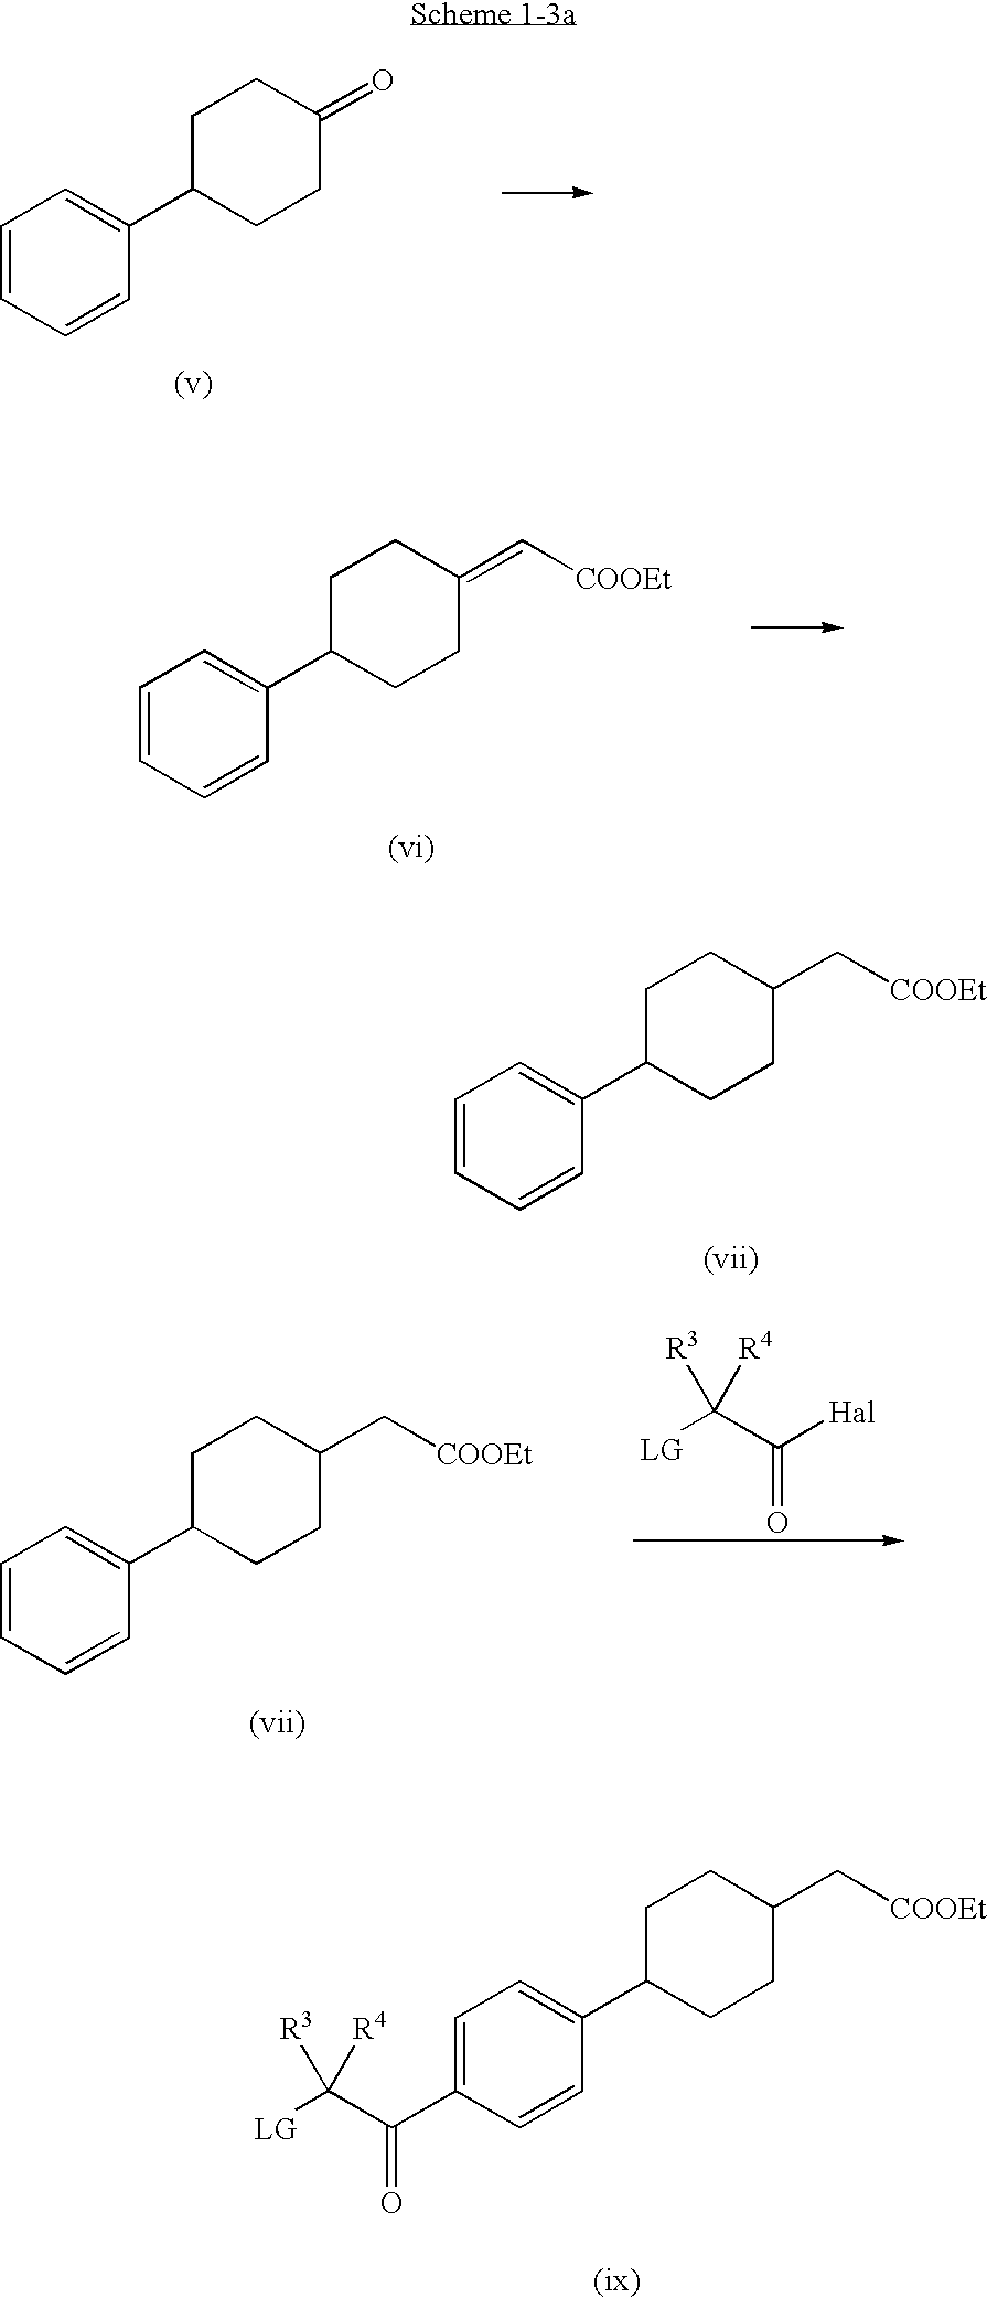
C1=CC=CC(C2CCC(=O)CC2)=C1.C1=CC=CC(C2CCC(=C[COOEt])CC2)=C1.C1=CC=CC(C2CCC(C[COOEt])CC2)=C1.[LG]C(C([Hal])=O)([R3])[R4].C1=CC=CC(C2CCC(C[COOEt])CC2)=C1.C1=C(C(C([LG])([R3])[R4])=O)C=CC(C2CCC(C[COOEt])CC2)=C1
